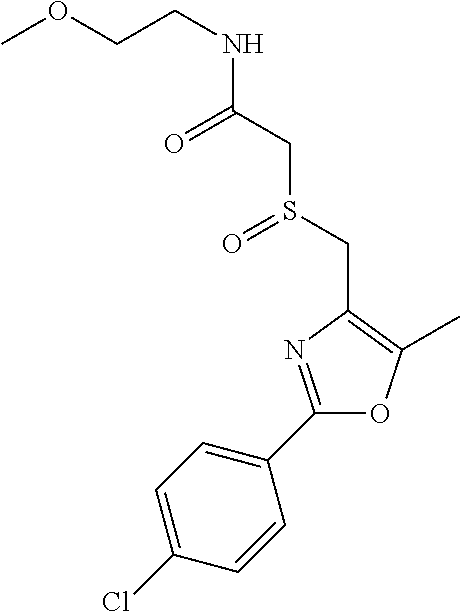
C(CNC(CS(CC1=C(C)OC(C2=CC=C(Cl)C=C2)=N1)=O)=O)OC
